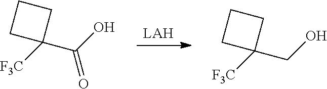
[LAH].[F3C]C1(C(O)=O)CCC1.[F3C]C1(CO)CCC1
